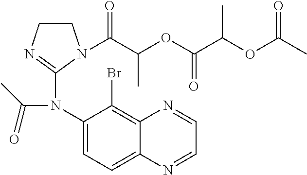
C1CN=C(N(C2=CC=C3C(=C2Br)N=CC=N3)C(=O)C)N1C(C(OC(C(OC(C)=O)C)=O)C)=O
